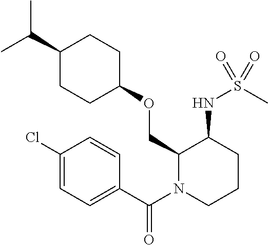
C(C)(C)C1CCC(OCC2N(C(C3=CC=C(Cl)C=C3)=O)CCCC2NS(C)(=O)=O)CC1
